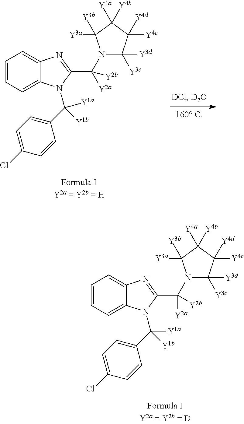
C1=CC=C2C(=C1)N=C(C([Y2a])([Y2b])N1C([Y3c])([Y3d])C([Y4c])([Y4d])C([Y4a])([Y4b])C1([Y3a])[Y3b])N2C(C1=CC=C(Cl)C=C1)([Y1a])[Y1b].C1=CC=C2C(=C1)N=C(C([Y2a])([Y2b])N1C([Y3c])([Y3d])C([Y4c])([Y4d])C([Y4a])([Y4b])C1([Y3a])[Y3b])N2C(C1=CC=C(Cl)C=C1)([Y1a])[Y1b]
